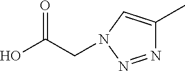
N1=NN(CC(O)=O)C=C1C
